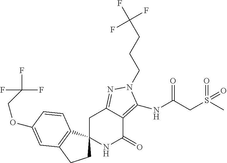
O(C1=CC2=C(C3(CC2)NC(=O)C2=C(NC(=O)CS(=O)(C)=O)N(CCCC(F)(F)F)N=C2C3)C=C1)CC(F)(F)F
